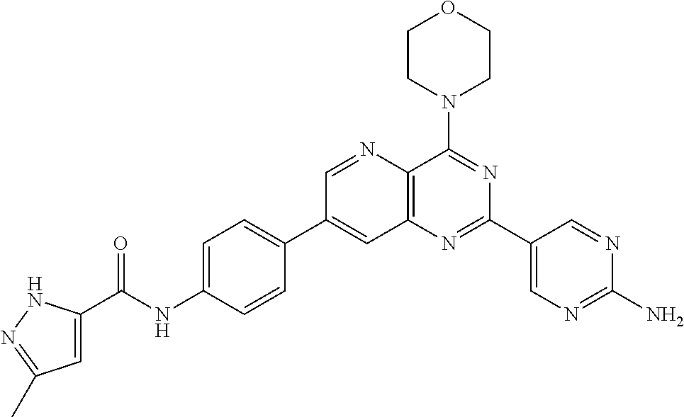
C1=C(NC(=O)C2=CC(C)=NN2)C=CC(C2=CC3=C(N=C2)C(N2CCOCC2)=NC(C2=CN=C(N)N=C2)=N3)=C1
